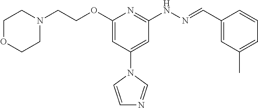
N1(CCOC2=CC(N3C=CN=C3)=CC(NN=CC3=CC(C)=CC=C3)=N2)CCOCC1
